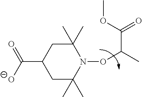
C1C(C)(C)N(OC(C)C(=O)OC)C(C)(C)CC1C([O-])=O
